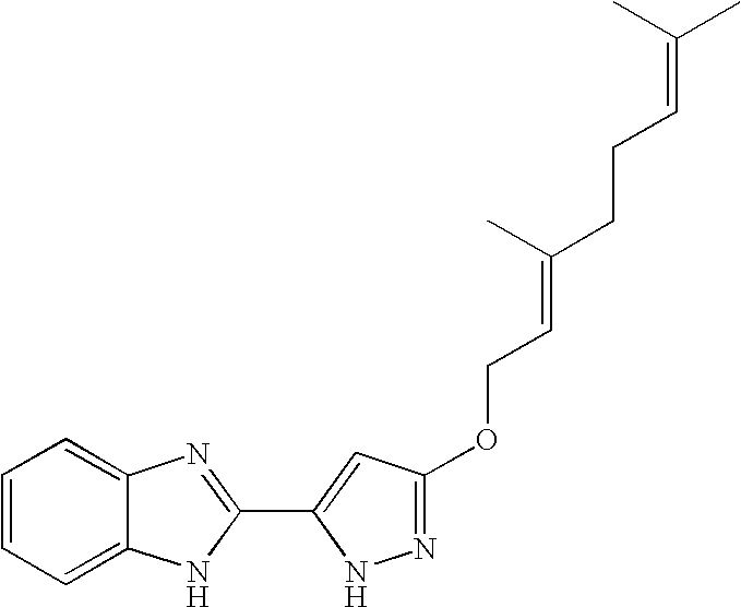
C1=CC=C2C(=C1)N=C(C1=CC(OCC=C(CCC=C(C)C)C)=NN1)N2
